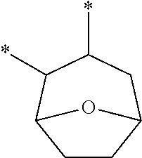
C1CC2CC(*)C(*)C1O2
